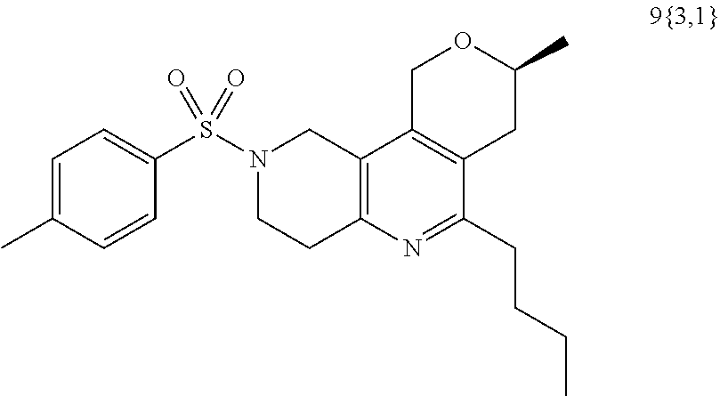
S(N1CCC2=C(C1)C1=C(C(CCCC)=N2)CC(C)OC1)(=O)(=O)C1=CC=C(C)C=C1
